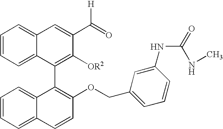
C1=CC=C2C(=C1)C=C(C(=O)[H])C([OR2])=C2C1=C(OCC2=CC=CC(NC(NC)=O)=C2)C=CC2=CC=CC=C12
